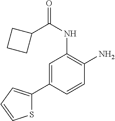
C1=C(C2=CC=CS2)C=CC(N)=C1NC(C1CCC1)=O
